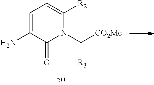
C1=C(N)C(=O)N(C([CO2Me])[R3])C([R2])=C1
